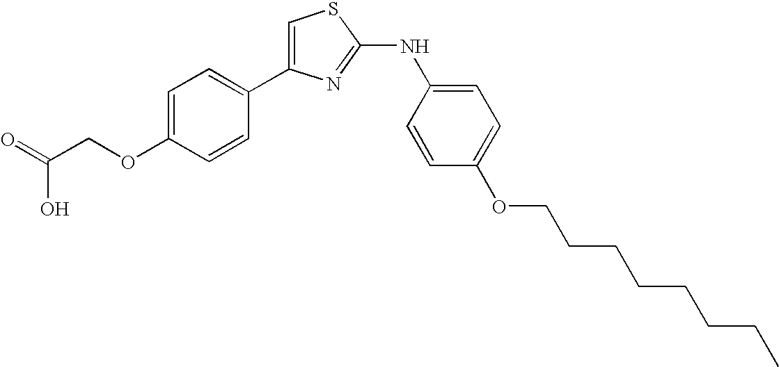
C1=C(C2=CC=C(OCC(=O)O)C=C2)N=C(NC2=CC=C(OCCCCCCCC)C=C2)S1
